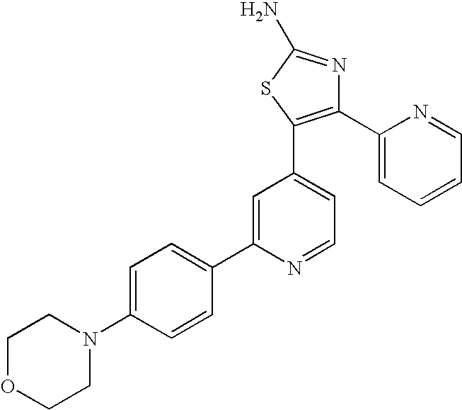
C1(C2=CC=CC=N2)=C(C2=CC=NC(C3=CC=C(N4CCOCC4)C=C3)=C2)SC(N)=N1
